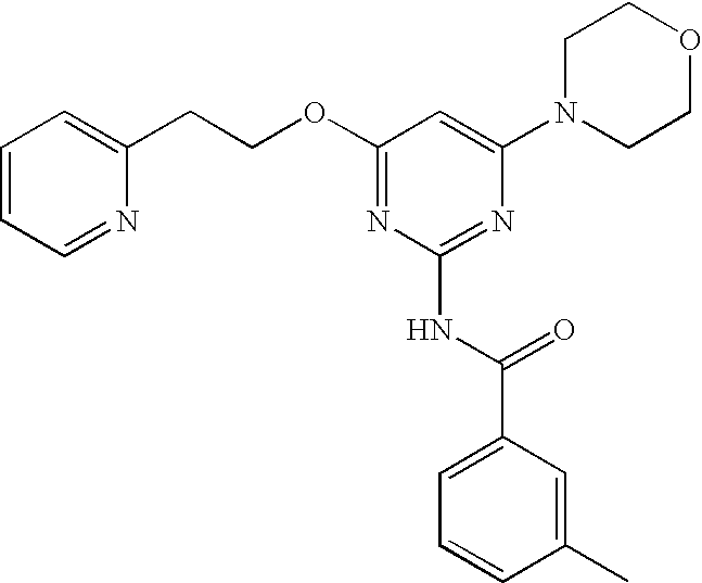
C1=CC=NC(CCOC2=NC(NC(C3=CC=CC(C)=C3)=O)=NC(N3CCOCC3)=C2)=C1
